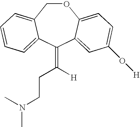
O1CC2=CC=CC=C2C(=C([H])CCN(C)C)C2=CC(O[H])=CC=C12
